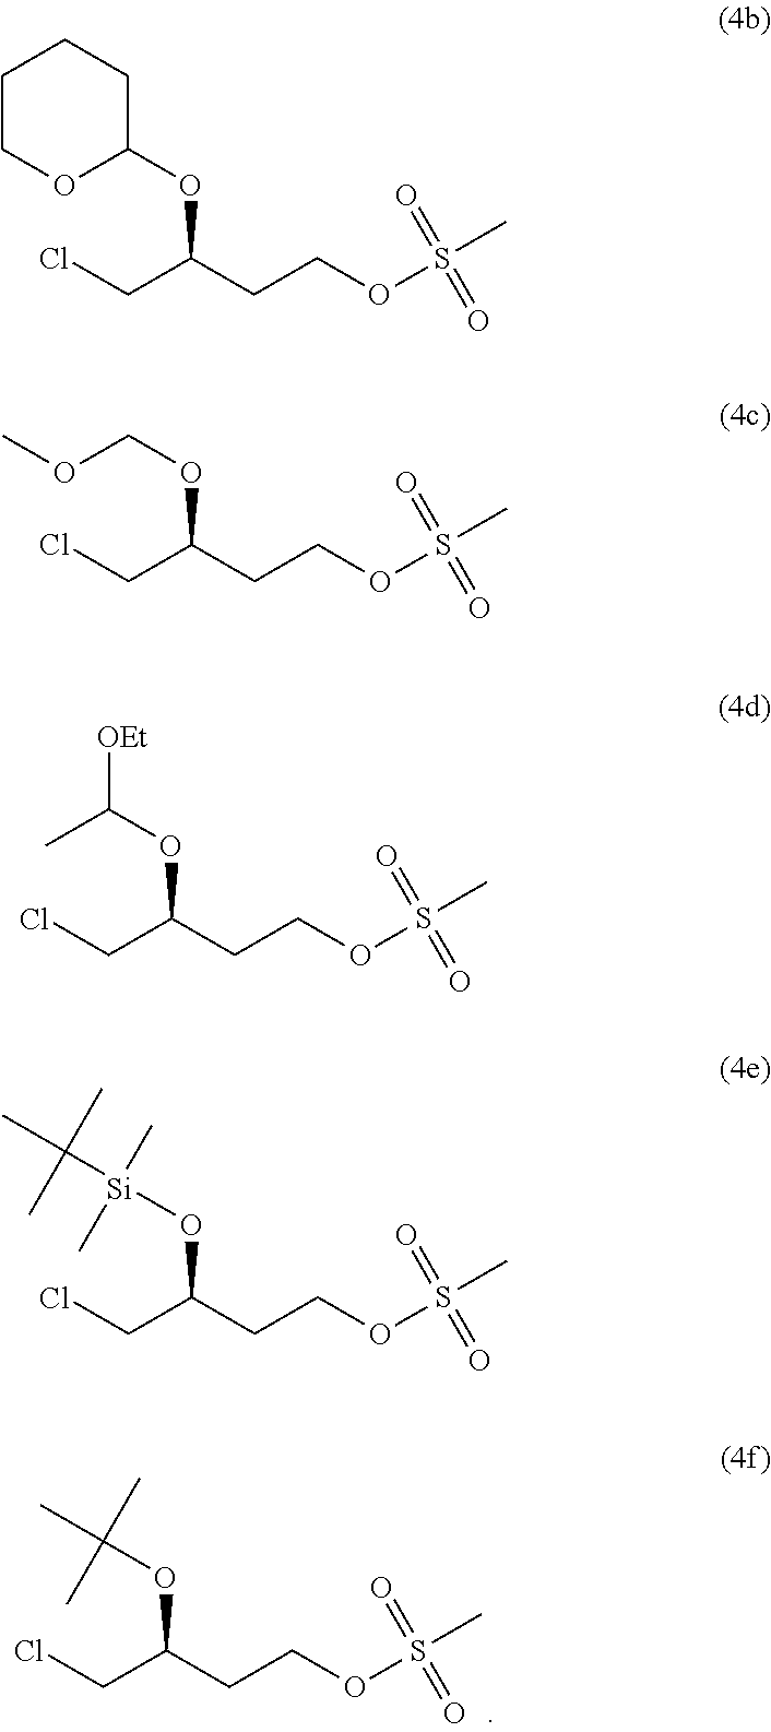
ClCC(CCOS(C)(=O)=O)OC(C)(C)C.ClCC(CCOS(C)(=O)=O)OC1CCCCO1.ClCC(CCOS(C)(=O)=O)OCOC.ClCC(CCOS(C)(=O)=O)OC(C)[OEt].ClCC(CCOS(C)(=O)=O)O[Si](C(C)(C)C)(C)C
